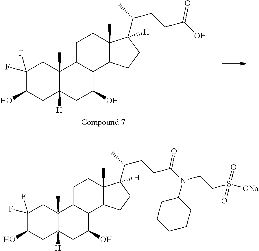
C1C2([H])C(C)(CC(F)(F)C1O)C1CCC3(C)C(C(CCC(=O)O)C)([H])CCC3C1C(O)C2.C1C2([H])C(C)(CC(F)(F)C1O)C1CCC3(C)C(C(CCC(=O)N(CCS([ONa])(=O)=O)C4CCCCC4)C)([H])CCC3C1C(O)C2
